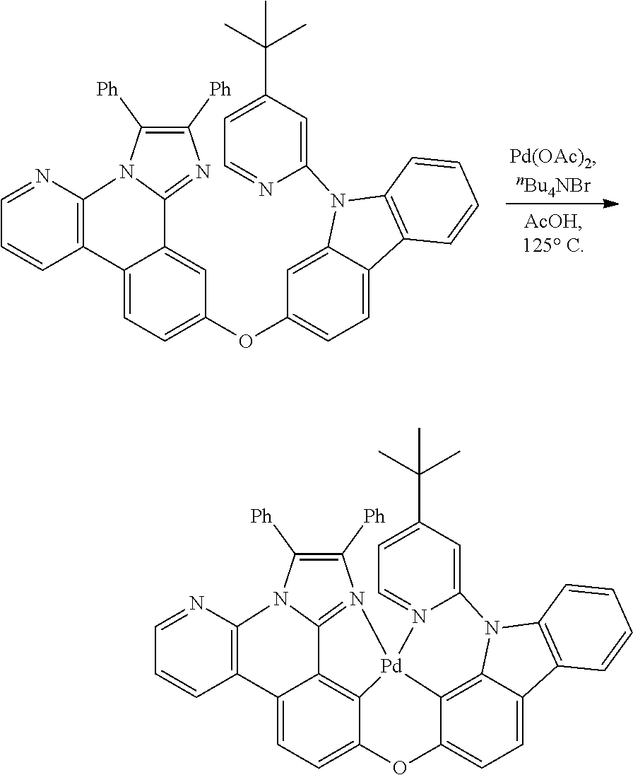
C12=C(C=CC=N1)C1=CC=C(OC3=CC=C4C(=C3)N(C3=CC(C(C)(C)C)=CC=N3)C3=C4C=CC=C3)C=C1C1=NC([Ph])=C([Ph])N21.C12=C(C=CC=N1)C1=CC=C3C4=C1C1=N(C([Ph])=C([Ph])N21)[Pd]41C2=C4C(=CC=C2O3)C2=C(N4C3=CC(C(C)(C)C)=CC=N31)C=CC=C2
